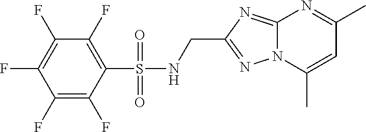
C1(F)=C(F)C(S(=O)(NCC2=NN3C(=N2)N=C(C)C=C3C)=O)=C(F)C(F)=C1F
